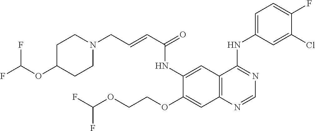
C12=C(N=CN=C1NC1=CC=C(F)C(Cl)=C1)C=C(OCCOC(F)F)C(NC(C=CCN1CCC(OC(F)F)CC1)=O)=C2
